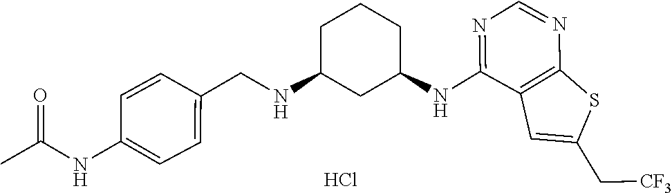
N(C1=NC=NC2=C1C=C(C[CF3])S2)C1CC(NCC2=CC=C(NC(C)=O)C=C2)CCC1.Cl
